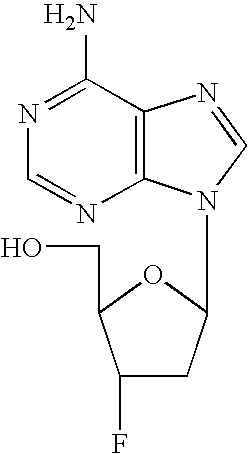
N1=C(N)C2=C(N=C1)N(C1CC(F)C(CO)O1)C=N2
